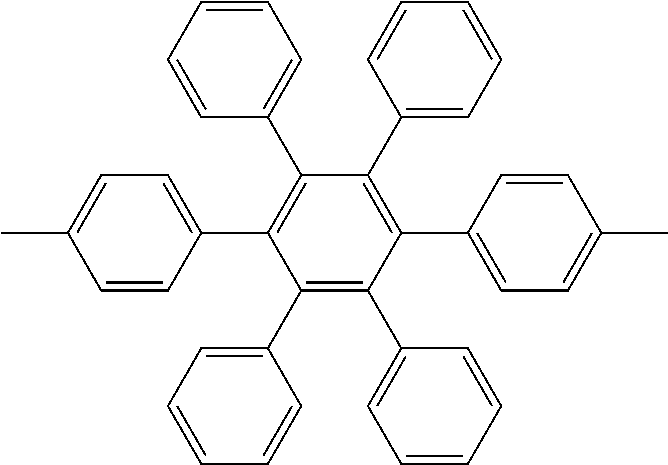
CC1=CC=C(C2=C(C3=CC=CC=C3)C(C3=CC=CC=C3)=C(C3=CC=C(C)C=C3)C(C3=CC=CC=C3)=C2C2=CC=CC=C2)C=C1
